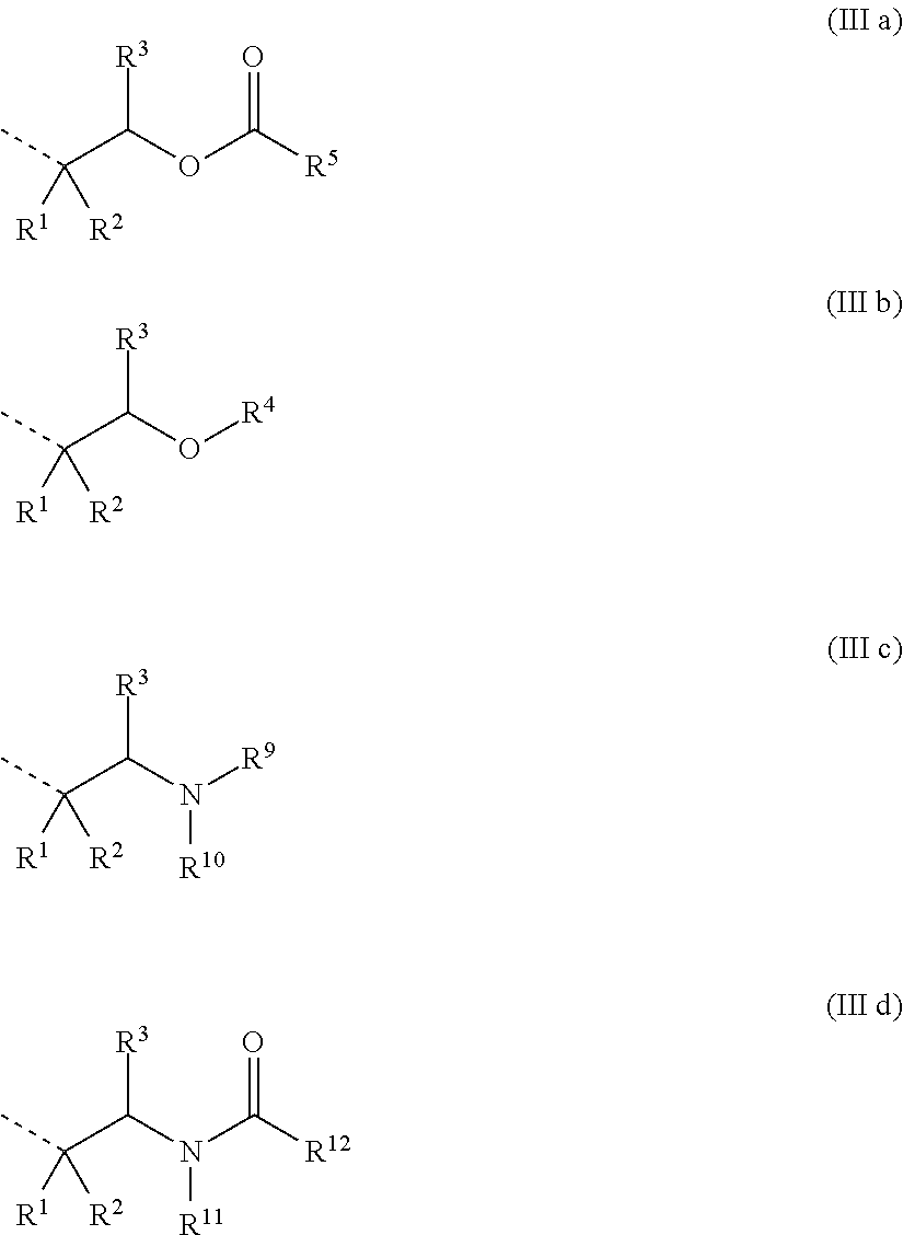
CC(C(OC([R5])=O)[R3])([R1])[R2].CC(C(O[R4])[R3])([R1])[R2].CC(C(N([R9])[R10])[R3])([R1])[R2].CC(C(N(C([R12])=O)[R11])[R3])([R1])[R2]
